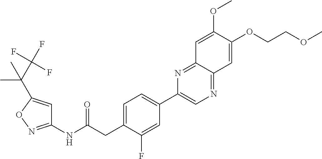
C1(NC(CC2=CC=C(C3=CN=C4C(=N3)C=C(OC)C(OCCOC)=C4)C=C2F)=O)=NOC(C(C(F)(F)F)(C)C)=C1
